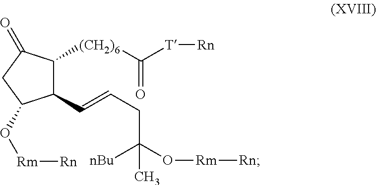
C1(C=CCC(O[Rm][Rn])([nBu])C)C([(CH2)6]C(=O)[T][Rn])C(=O)CC1O[Rm][Rn]
